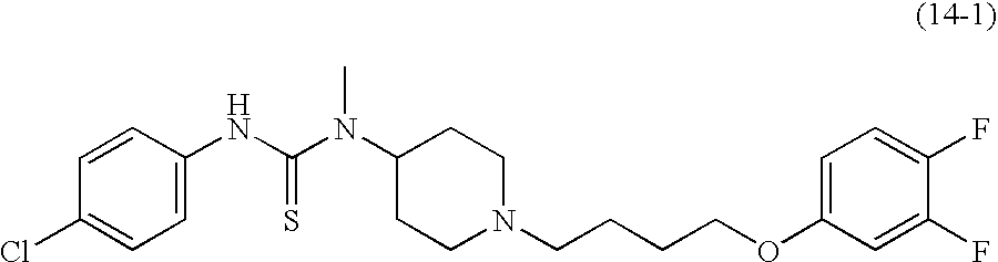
C1=C(NC(N(C)C2CCN(CCCCOC3=CC=C(F)C(F)=C3)CC2)=S)C=CC(Cl)=C1
